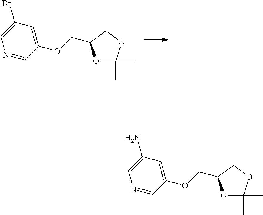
N1=CC(OCC2OC(C)(C)OC2)=CC(N)=C1.N1=CC(OCC2OC(C)(C)OC2)=CC(Br)=C1
